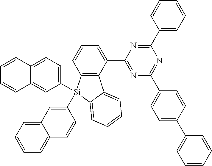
C12=C(C(C3=NC(C4=CC=C(C5=CC=CC=C5)C=C4)=NC(C4=CC=CC=C4)=N3)=CC=C1)C1=CC=CC=C1[Si]2(C1=CC=C2C(=C1)C=CC=C2)C1=CC2=CC=CC=C2C=C1
